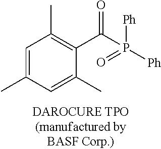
C1=C(C)C=C(C)C(C(P([Ph])(=O)[Ph])=O)=C1C
